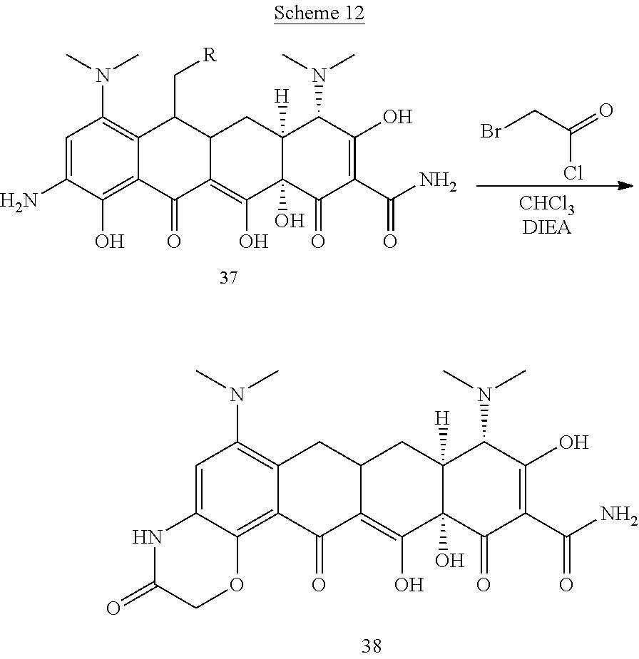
C1=C(N)C(O)=C2C(=C1N(C)C)C(C[R])C1C(=C(O)C3(O)C([H])(C1)C(N(C)C)C(O)=C(C(N)=O)C3=O)C2=O.BrCC(Cl)=O.C1=C2C(=C3C(=C1N(C)C)CC1C(=C(O)C4(O)C([H])(C1)C(N(C)C)C(O)=C(C(N)=O)C4=O)C3=O)OCC(=O)N2
